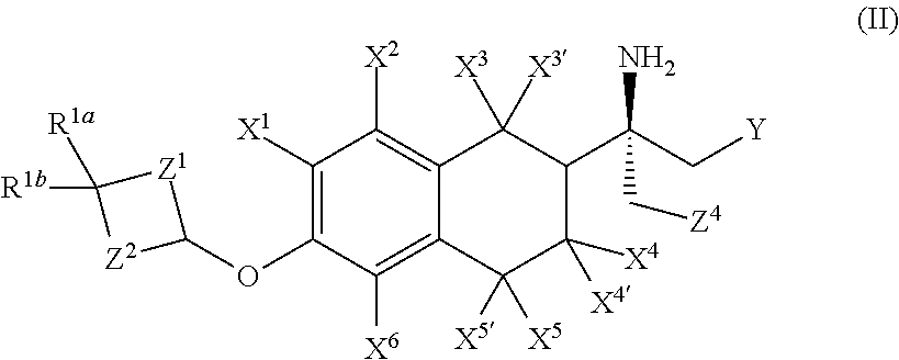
C1([X1])=C(OC2[Z1]C([R1b])([R1a])[Z2]2)C([X6])=C2C(=C1[X2])C([X3])([X3])C(C(C[Y])(N)C[Z4])C([X4])([X4])C2([X5])[X5]
